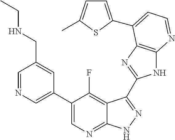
C1=NC=C(C2=CN=C3C(=C2F)C(C2=NC4=C(N2)N=CC=C4C2=CC=C(C)S2)=NN3)C=C1CNCC
